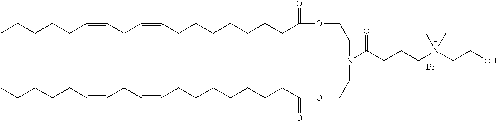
C(CCCCCCCC(OCCN(CCOC(=O)CCCCCCCC=CCC=CCCCCC)C(CCCN(CCO)(C)C)=O)=O)=CCC=CCCCCC.Br
